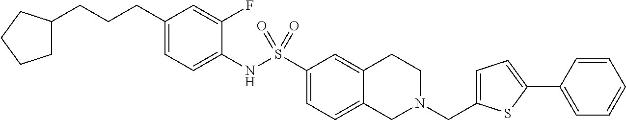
C1(CCCC2CCCC2)=CC=C(NS(C2=CC=C3C(=C2)CCN(CC2=CC=C(C4=CC=CC=C4)S2)C3)(=O)=O)C(F)=C1
